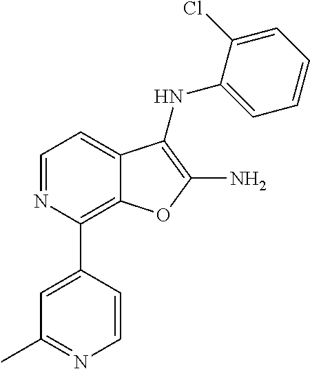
C1=C(Cl)C(NC2=C(N)OC3=C(C4=CC(C)=NC=C4)N=CC=C32)=CC=C1
